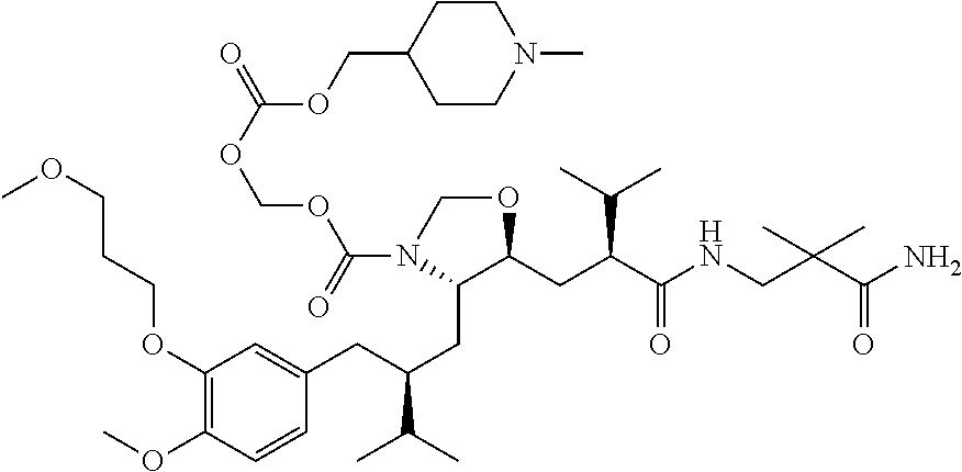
C1CN(C)CCC1COC(OCOC(N1C(CC(CC2=CC(OCCCOC)=C(OC)C=C2)C(C)C)C(CC(C(=O)NCC(C(=O)N)(C)C)C(C)C)OC1)=O)=O
